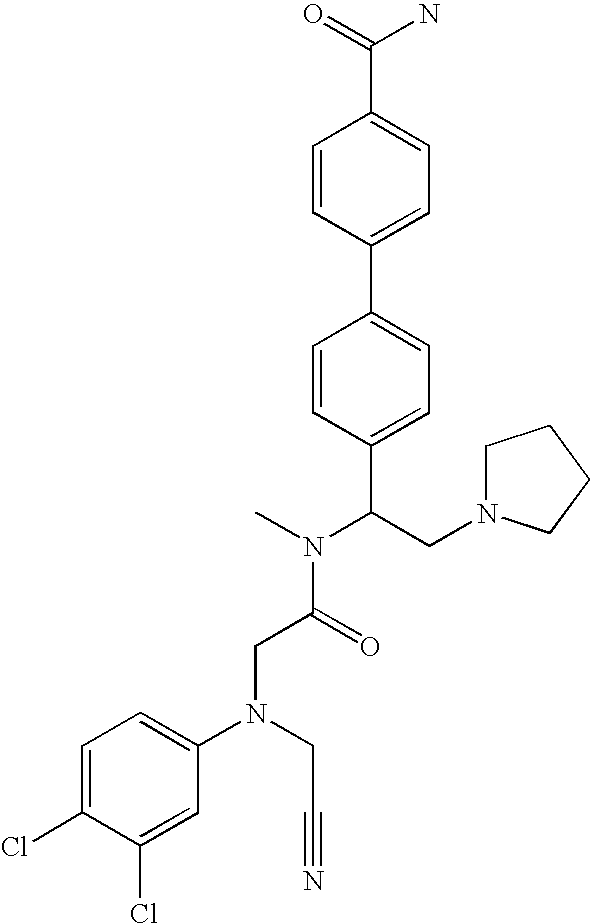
C(C(N(C)C(CN1CCCC1)C1=CC=C(C2=CC=C(C(=O)N)C=C2)C=C1)=O)N(C1=CC=C(Cl)C(Cl)=C1)CC#N
